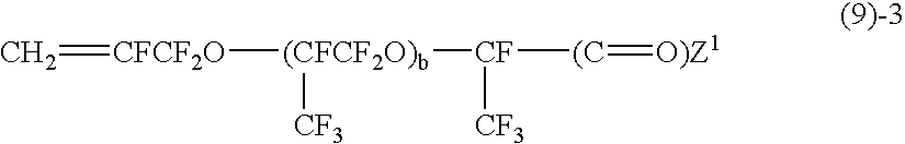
C=[CFCF2O][(CFCF2O)b]([CF]([(C]=[O)Z1])[CF3])[CF3]
